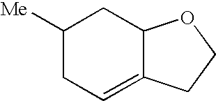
C1([Me])CC=C2C(C1)OCC2
